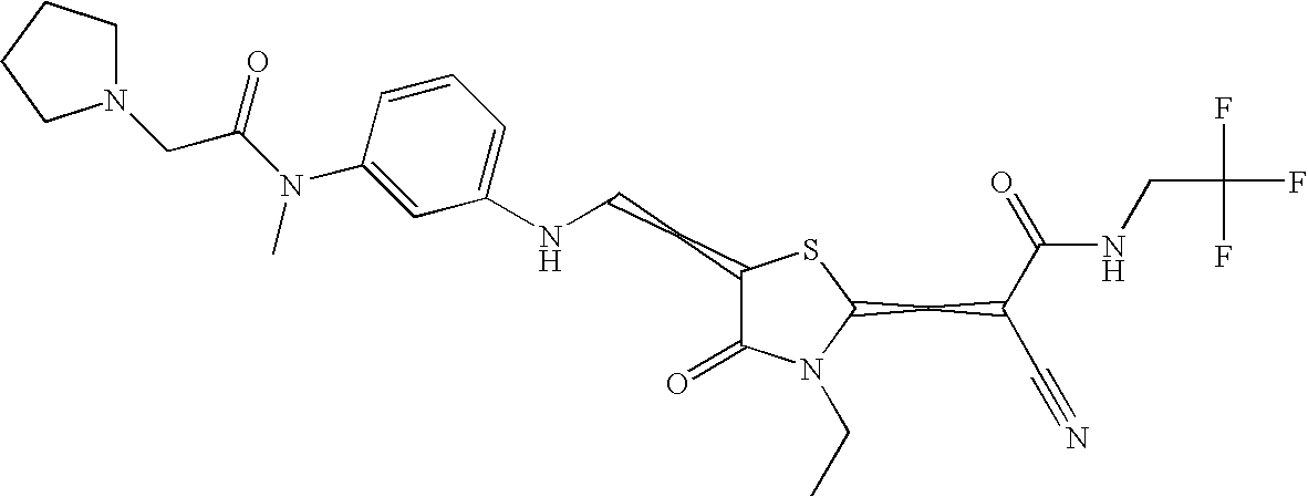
C1(NCCC2C(=O)N(CC)C(CC(C#N)C(=O)NCC(F)(F)F)S2)=CC=CC(N(C(CN2CCCC2)=O)C)=C1
